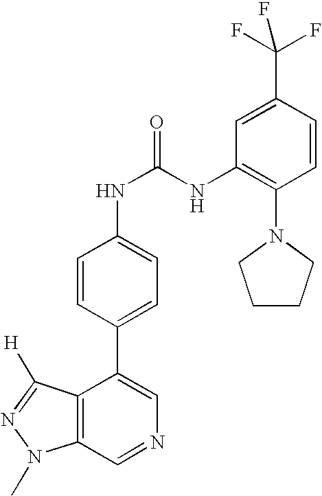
C12=C(C=NC=C1C1=CC=C(NC(=O)NC3=C(N4CCCC4)C=CC(C(F)(F)F)=C3)C=C1)N(C)N=C2[H]
